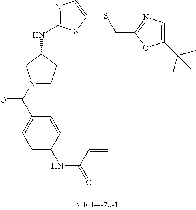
N(C1=NC=C(SCC2=NC=C(C(C)(C)C)O2)S1)C1CCN(C(C2=CC=C(NC(=O)C=C)C=C2)=O)C1
